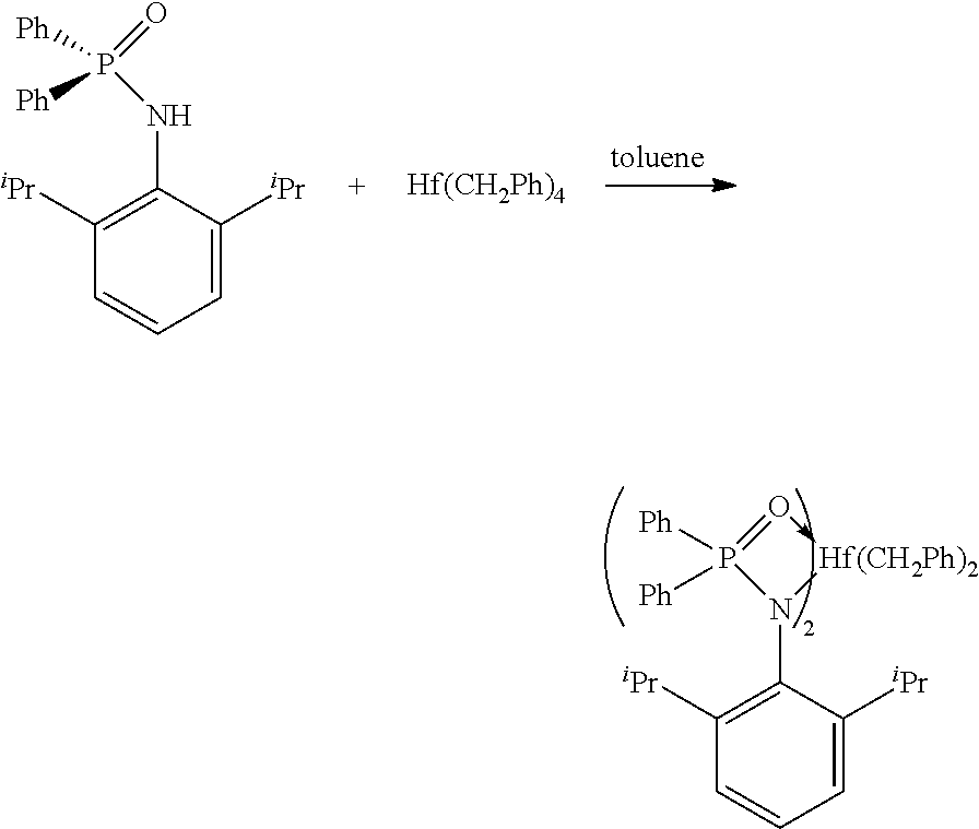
C1([iPr])=C(NP([Ph])(=O)[Ph])C([iPr])=CC=C1.[Hf(CH2Ph)4].C1([iPr])=C(N2[Hf(CH2Ph)2]-O=P2([Ph])[Ph])C([iPr])=CC=C1
